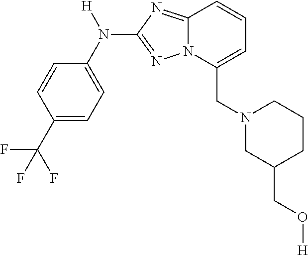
C1=CC(C(F)(F)F)=CC=C1N([H])C1=NN2C(=N1)C=CC=C2CN1CC(CO[H])CCC1
